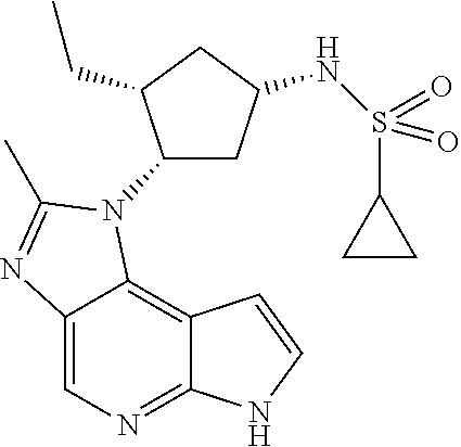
C12=NC=C3C(=C1C=CN2)N(C1CC(NS(C2CC2)(=O)=O)CC1CC)C(C)=N3
